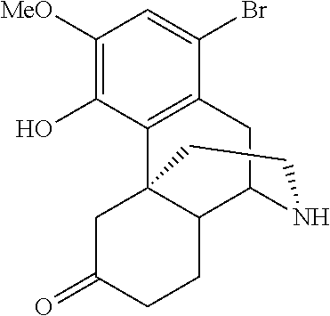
C1([MeO])=C(O)C2=C(C(Br)=C1)CC1C3C2(CC(=O)CC3)CCN1
